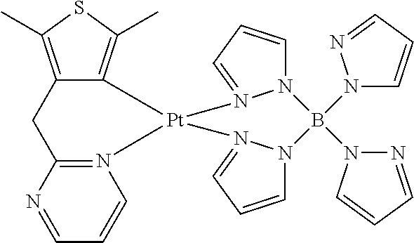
N1=CC=CN2=C1CC1=C(C)SC(C)=C1[Pt]21N2=CC=CN2B(N2C=CC=N2)(N2N=CC=C2)N2C=CC=N21
